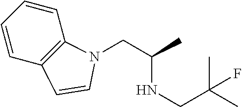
C1=CC2=C(C=C1)N(CC(NCC(C)(C)F)C)C=C2
